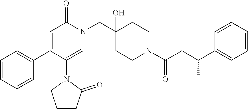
C1(C2=CC=CC=C2)=CC(=O)N(CC2(O)CCN(C(=O)CC(C3=CC=CC=C3)C)CC2)C=C1N1CCCC1=O
